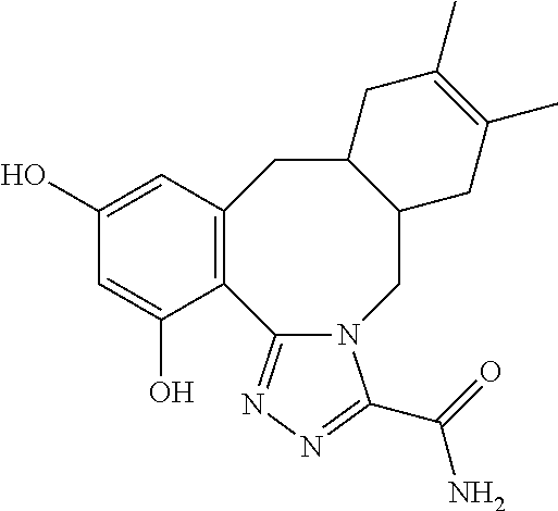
C12=C(C=C(O)C=C1O)CC1C(CN3C2=NN=C3C(N)=O)CC(C)=C(C)C1
